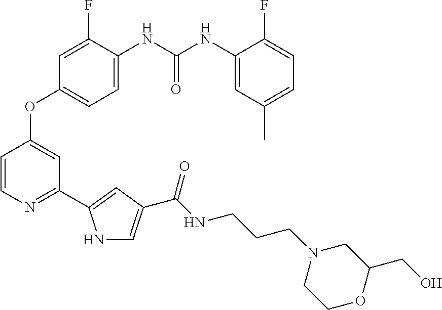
C1=C(NC(NC2=CC(C)=CC=C2F)=O)C(F)=CC(OC2=CC(C3=CC(C(NCCCN4CCOC(CO)C4)=O)=CN3)=NC=C2)=C1
